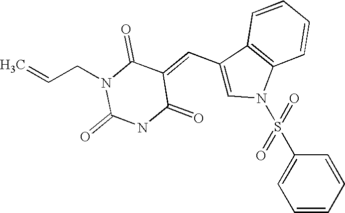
C=CCN1C(=O)NC(=O)C(=CC2=CN(S(=O)(=O)C3=CC=CC=C3)C3=C2C=CC=C3)C1=O
